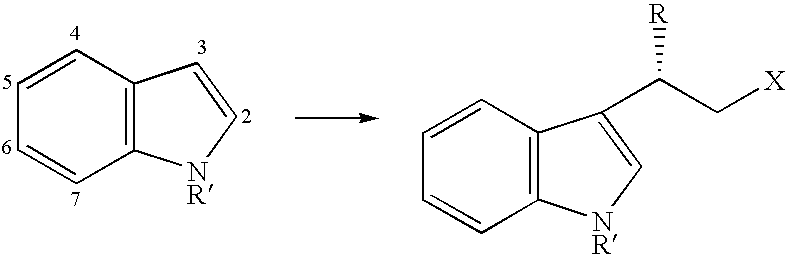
C1=CC=CC2=C1C=C[NR]2.C1=CC=CC2=C1C(C(C[X])[R])=C[NR]2
